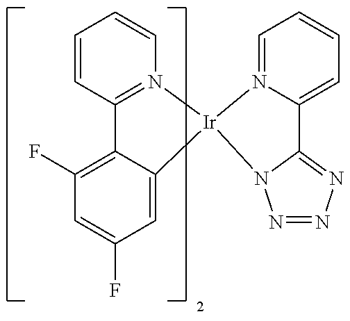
C1=CC2=N(C=C1)[Ir]1(C3=CC(F)=CC(F)=C23)N2=CC=CC=C2C2=NN=NN12
